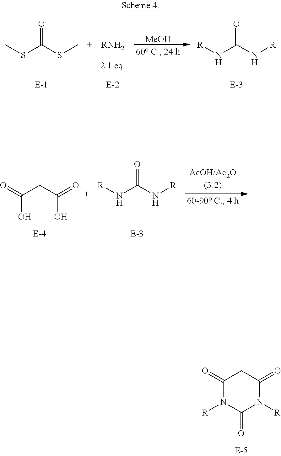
C1(=O)N([R])C(=O)N([R])C(=O)C1.CSC(SC)=O.[RNH2].[MeOH].[R]NC(N[R])=O.C(O)(=O)CC(=O)O.N([R])C(N[R])=O
